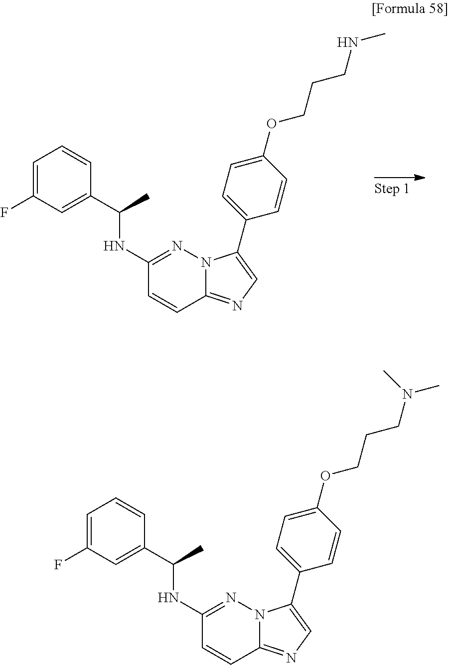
C12=NC=C(C3=CC=C(OCCCNC)C=C3)N1N=C(NC(C1=CC(F)=CC=C1)C)C=C2.C12=NC=C(C3=CC=C(OCCCN(C)C)C=C3)N1N=C(NC(C1=CC(F)=CC=C1)C)C=C2
